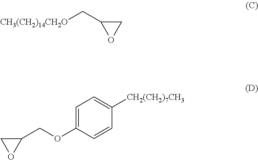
C([CH3(CH2)14CH2O])C1OC1.C1OC1COC1=CC=C([CH2(CH2)7CH3])C=C1
